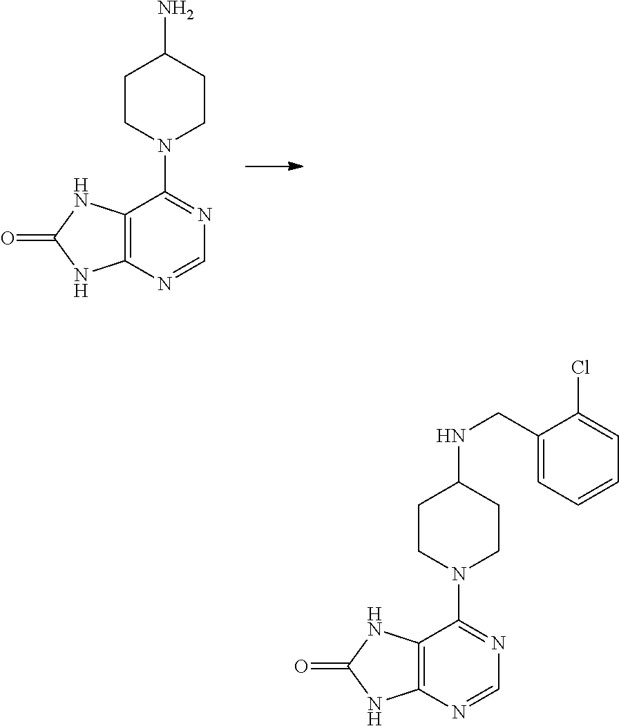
C12=C(C(N3CCC(N)CC3)=NC=N1)NC(=O)N2.C12=C(C(N3CCC(NCC4=CC=CC=C4Cl)CC3)=NC=N1)NC(=O)N2
